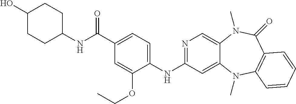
C1(NC2=NC=C3C(=C2)N(C)C2=C(C(=O)N3C)C=CC=C2)=CC=C(C(NC2CCC(O)CC2)=O)C=C1OCC
